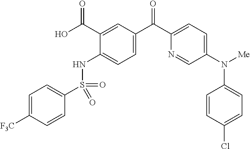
C1=C([F3C])C=CC(S(=O)(NC2=CC=C(C(C3=CC=C(N([Me])C4=CC=C(Cl)C=C4)C=N3)=O)C=C2C(O)=O)=O)=C1
